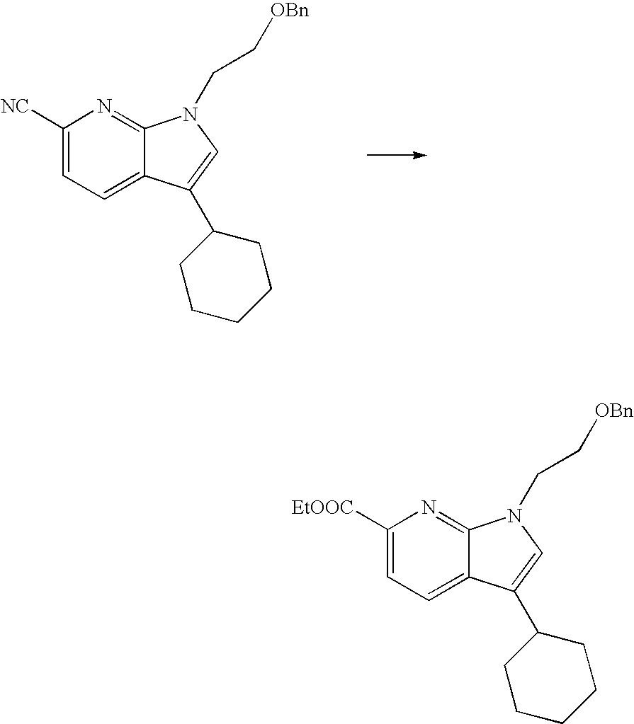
[NC]C1=CC=C2C(=N1)N(CC[OBn])C=C2C1CCCCC1.C1([EtOOC])=CC=C2C(=N1)N(CC[OBn])C=C2C1CCCCC1
